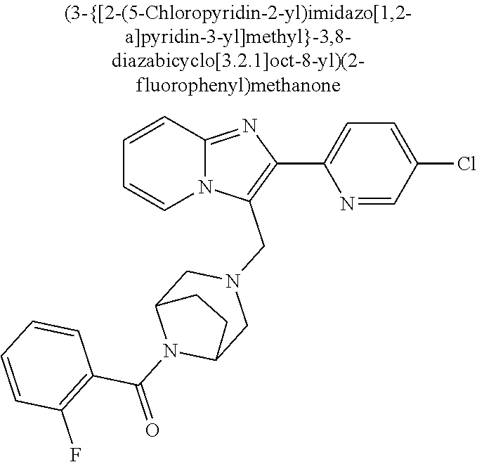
N12C(=NC(C3=CC=C(Cl)C=N3)=C1CN1CC3N(C(=O)C4=C(F)C=CC=C4)C(C1)CC3)C=CC=C2
